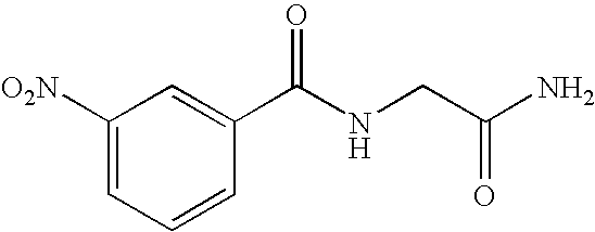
C1([O2N])=CC=CC(C(NCC(N)=O)=O)=C1
